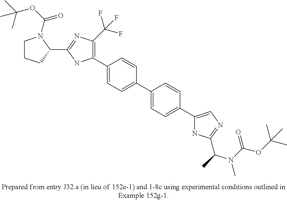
C1(C2=CC=C(C3=CC=C(C4=CN=C(C(N(C)C(=O)OC(C)(C)C)C)N4)C=C3)C=C2)=C(C(F)(F)F)N=C(C2N(C(OC(C)(C)C)=O)CCC2)N1
